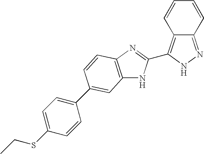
C12=NNC(C3=NC4=C(N3)C=C(C3=CC=C(SCC)C=C3)C=C4)=C1C=CC=C2
